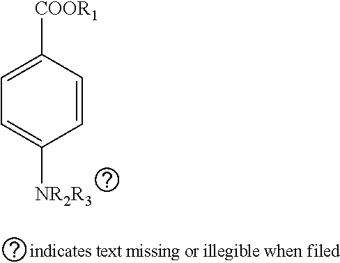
C1([COOR1])=CC=C([NR2R3])C=C1
